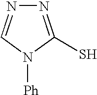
N1=C(S)N([Ph])C=N1
